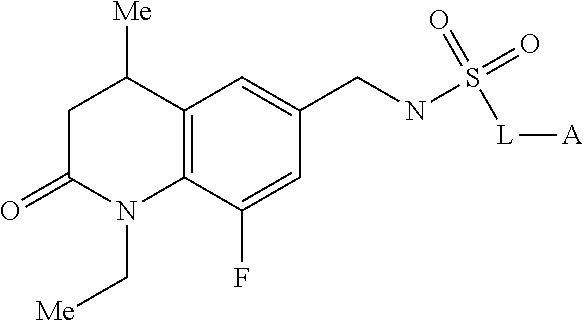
C1C(=O)N(C[Me])C2=C(C1[Me])C=C(CNS(=O)(=O)[L][A])C=C2F
